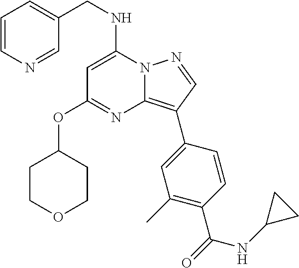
C1=CN=CC(CNC2=CC(OC3CCOCC3)=NC3=C(C4=CC(C)=C(C(=O)NC5CC5)C=C4)C=NN23)=C1
